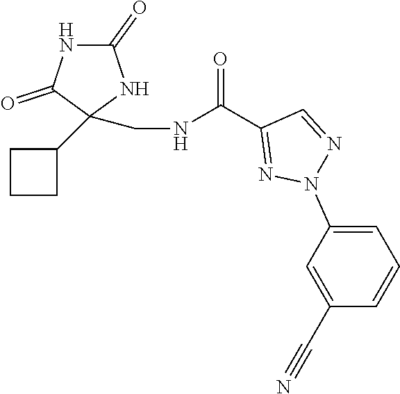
N1C(=O)NC(C2CCC2)(CNC(C2=NN(C3=CC=CC(C#N)=C3)N=C2)=O)C1=O
